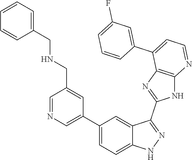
C1=NC=C(C2=CC=C3C(=C2)C(C2=NC4=C(N2)N=CC=C4C2=CC(F)=CC=C2)=NN3)C=C1CNCC1=CC=CC=C1
